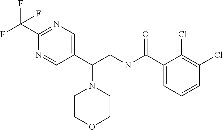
C1(C(F)(F)F)=NC=C(C(CNC(C2=CC=CC(Cl)=C2Cl)=O)N2CCOCC2)C=N1
